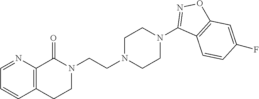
N1(CCN2CCN(C3=NOC4=C3C=CC(F)=C4)CC2)C(=O)C2=C(CC1)C=CC=N2
